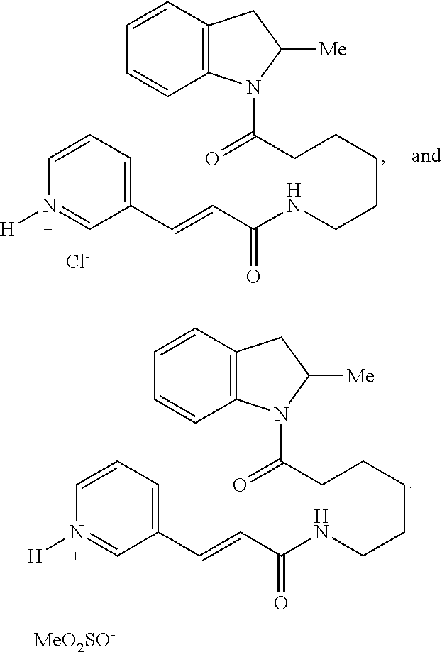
C12=C(N(C(CCCCCNC(C=CC3=CC=CN([H])=C3)=O)=O)C([Me])C1)C=CC=C2.[MeO2SO-].C12=C(N(C(CCCCCNC(C=CC3=CC=CN([H])=C3)=O)=O)C([Me])C1)C=CC=C2.[Cl-]
